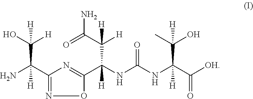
C1(C(N)(C(O)([H])[H])[H])=NOC(C(NC(NC(C([OH])=O)(C(C)(O)[H])[H])=O)(C(C(=O)N)([H])[H])[H])=N1
